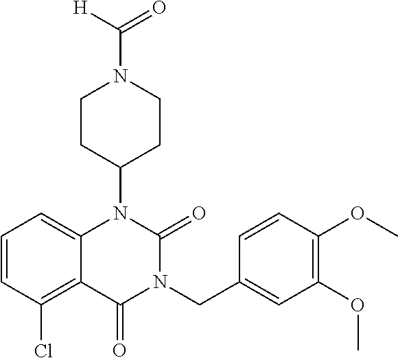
C1=CC(Cl)=C2C(=C1)N(C1CCN(C([H])=O)CC1)C(=O)N(CC1=CC(OC)=C(OC)C=C1)C2=O
